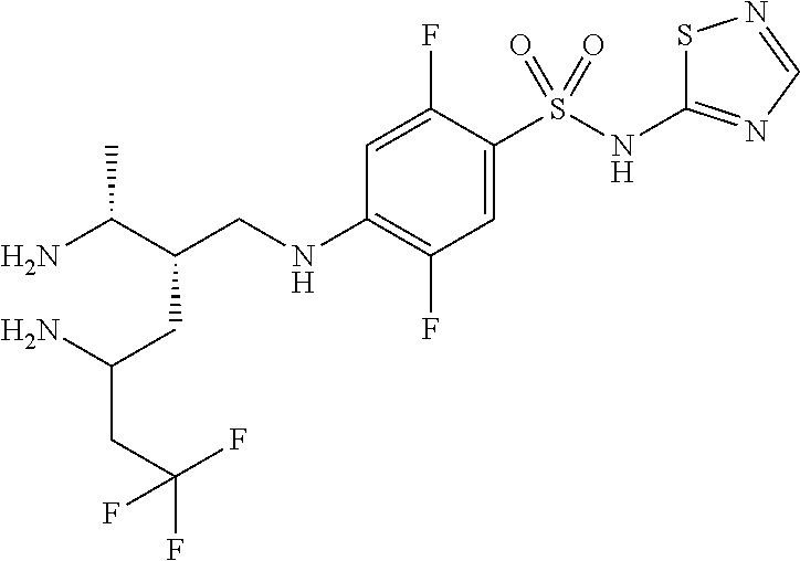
C(CNC1=C(F)C=C(S(NC2=NC=NS2)(=O)=O)C(F)=C1)(C(N)C)CC(CC(F)(F)F)N
